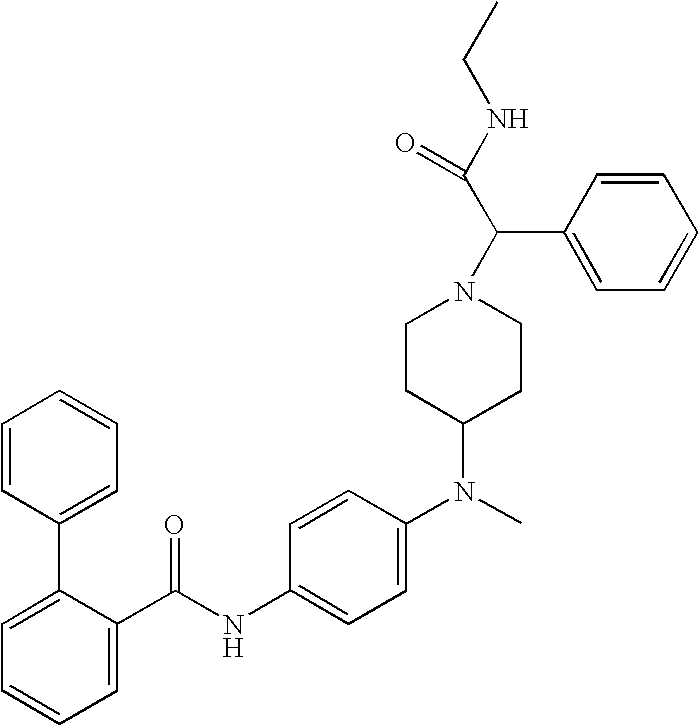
C1=C(C(NC2=CC=C(N(C3CCN(C(C(NCC)=O)C4=CC=CC=C4)CC3)C)C=C2)=O)C(C2=CC=CC=C2)=CC=C1
